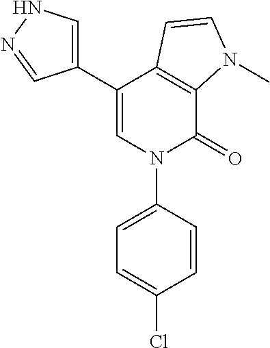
C1(C2=CN(C3=CC=C(Cl)C=C3)C(=O)C3=C2C=CN3C)=CNN=C1
